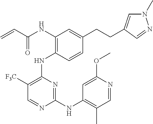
N(C1=C(NC2=C([F3C])C=NC(NC3=C(C)C=NC(OC)=C3)=N2)C=CC(CCC2=CN(C)N=C2)=C1)C(C=C)=O
